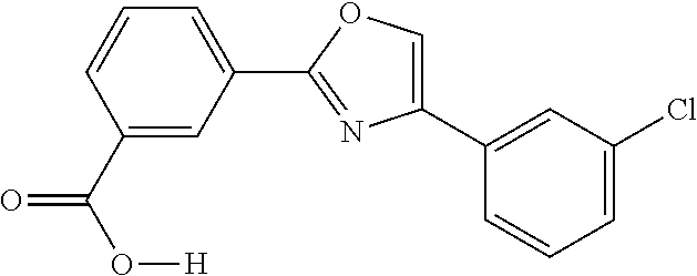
C1(C2=CC(Cl)=CC=C2)=COC(C2=CC=CC(C(O[H])=O)=C2)=N1
